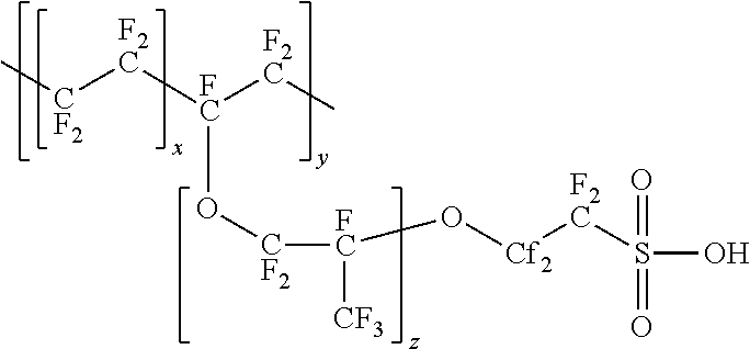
C[CF2][F2C][FC]([F2C]C)O[CF2][FC](O[Cf2][F2C]S(O)(=O)=O)[CF3]
